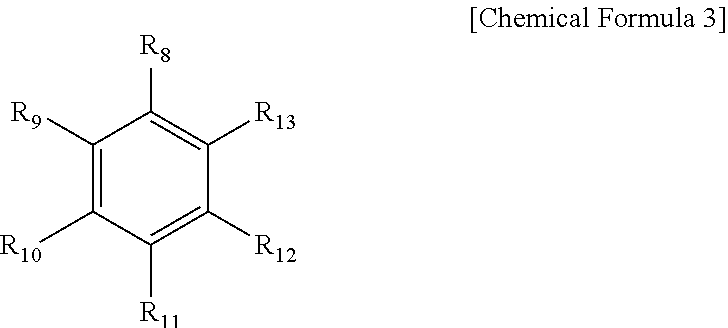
C1([R9])=C([R10])C([R11])=C([R12])C([R13])=C1[R8]
